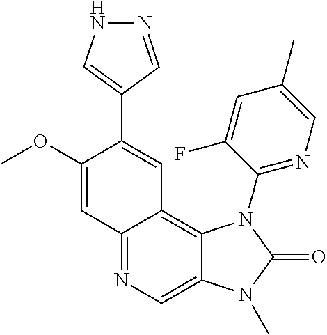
C1(OC)=CC2=NC=C3C(=C2C=C1C1=CNN=C1)N(C1=NC=C(C)C=C1F)C(=O)N3C
